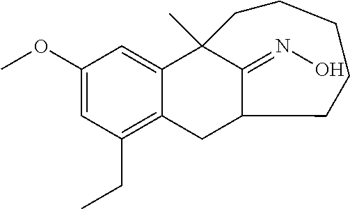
C1(OC)=CC(CC)=C2C(=C1)C1(C)C(=NO)C(C2)CCCCC1
